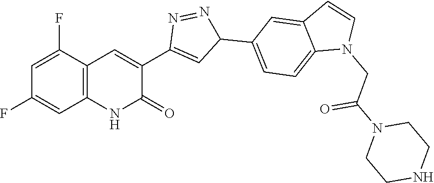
C12=C(C(F)=CC(F)=C1)C=C(C1=CC(C3=CC=C4C(=C3)C=CN4CC(N3CCNCC3)=O)N=N1)C(=O)N2
